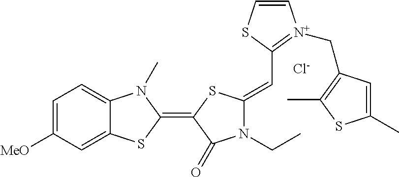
[Cl-].C1=C([MeO])C=C2C(=C1)N(C)C(=C1C(=O)N(CC)C(=CC3=[N+](CC4=C(C)SC(C)=C4)C=CS3)S1)S2
